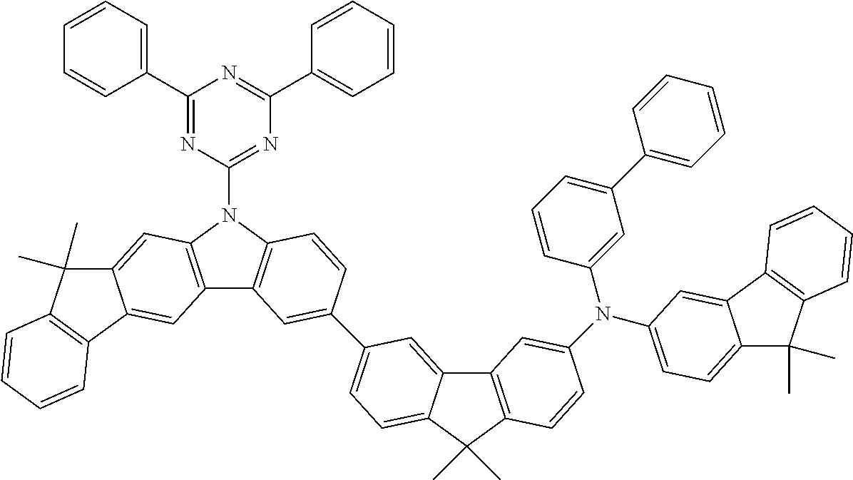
C1(C2=CC=CC=C2)=NC(N2C3=C(C4=C2C=C2C(=C4)C4=C(C2(C)C)C=CC=C4)C=C(C2=CC=C4C(=C2)C2=C(C4(C)C)C=CC(N(C4=CC(C5=CC=CC=C5)=CC=C4)C4=CC=C5C(C)(C)C6=C(C5=C4)C=CC=C6)=C2)C=C3)=NC(C2=CC=CC=C2)=N1
